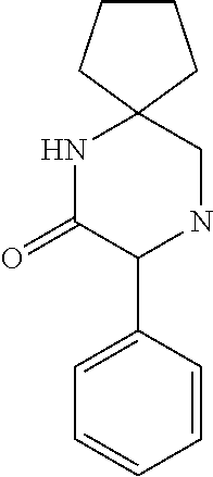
C1=CC(C2NCC3(NC2=O)CCCC3)=CC=C1
